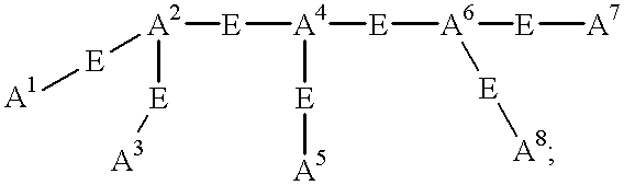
[A2]([E][A4]([E][A6]([E][A7])[E][A8])[E][A5])([E][A1])[E][A3]
